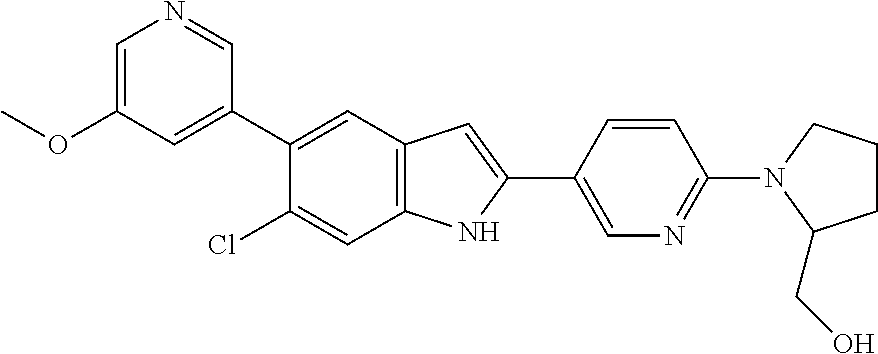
C1=C(OC)C=C(C2=CC3=C(C=C2Cl)NC(C2=CN=C(N4C(CO)CCC4)C=C2)=C3)C=N1
